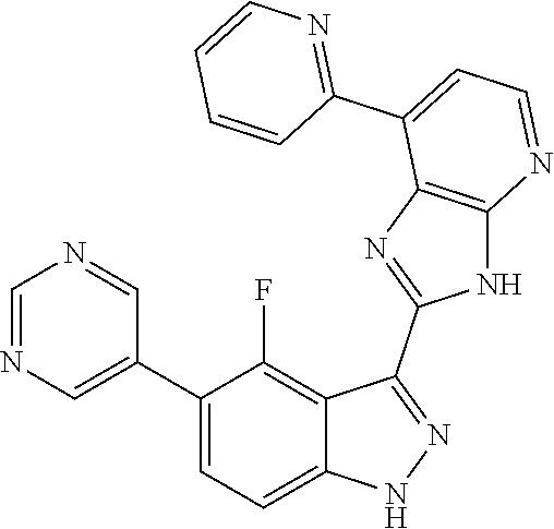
C1=NC=C(C2=CC=C3C(=C2F)C(C2=NC4=C(N2)N=CC=C4C2=NC=CC=C2)=NN3)C=N1
